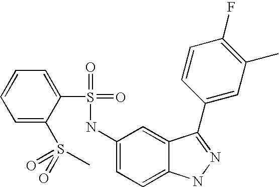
C1=CC=C(S(=O)(=O)C)C(S(=O)(=O)NC2=CC=C3C(=C2)C(C2=CC(C)=C(F)C=C2)=NN3)=C1
